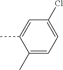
C1(C)=CC=C(Cl)C=C1C
